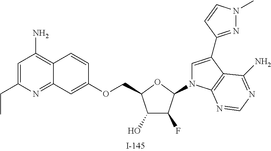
C1(O)C(F)C(N2C=C(C3=NN(C)C=C3)C3=C2N=CN=C3N)OC1COC1=CC2=NC(CC)=CC(N)=C2C=C1
